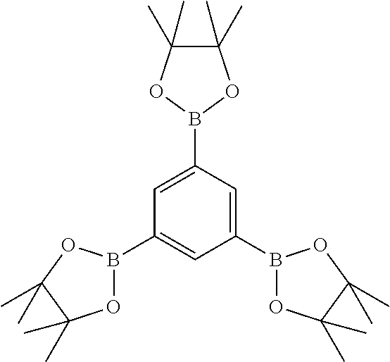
C1(B2OC(C)(C)C(C)(C)O2)=CC(B2OC(C)(C)C(C)(C)O2)=CC(B2OC(C)(C)C(C)(C)O2)=C1
